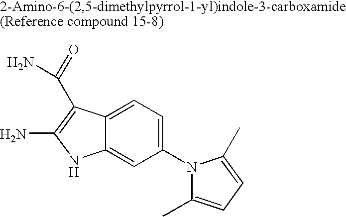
C12=CC=C(N3C(C)=CC=C3C)C=C1NC(N)=C2C(=O)N
